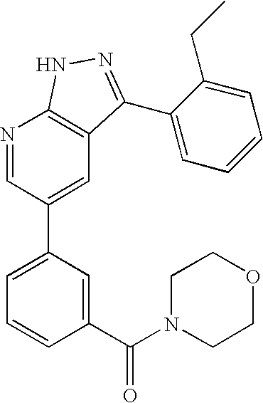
N1=CC(C2=CC=CC(C(=O)N3CCOCC3)=C2)=CC2=C1NN=C2C1=CC=CC=C1CC
